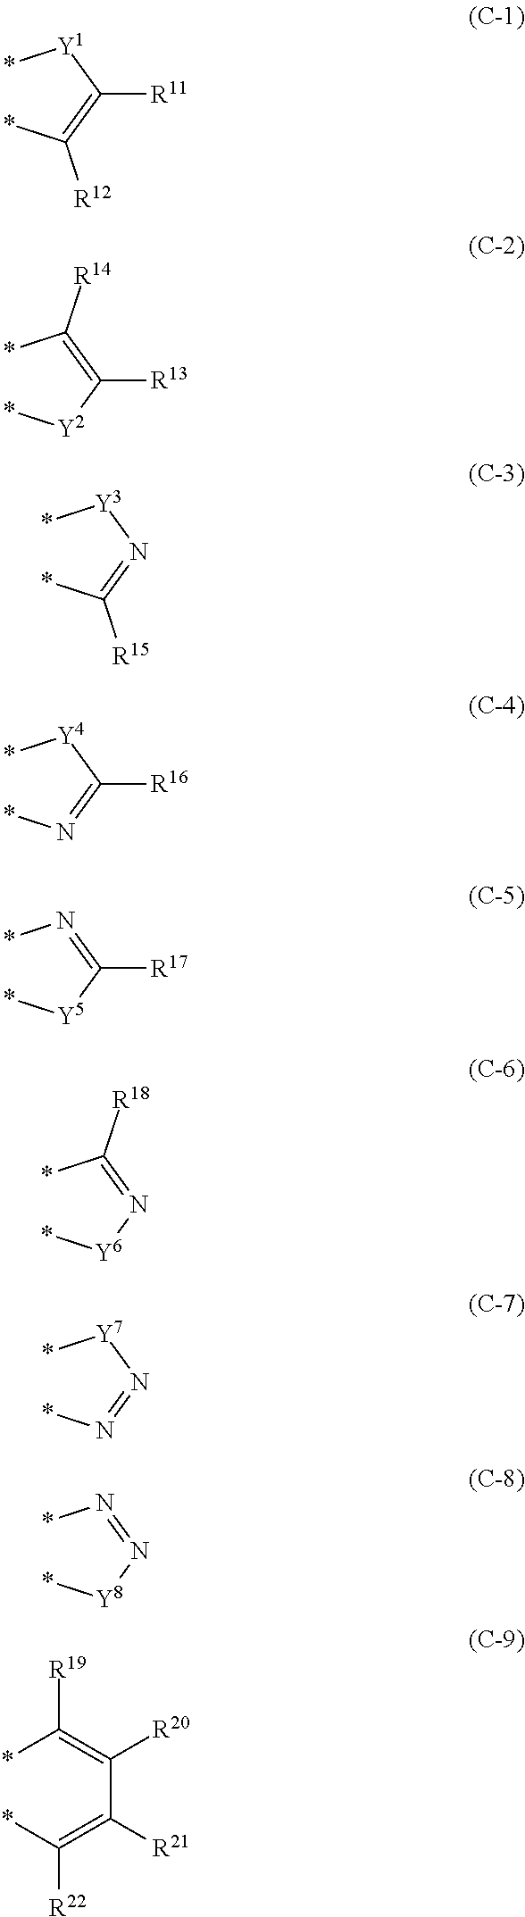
*[Y1]C(=C(*)[R12])[R11].*[Y2]C(=C(*)[R14])[R13].*[Y3]N=C(*)[R15].*[Y4]C(=N*)[R16].*[Y5]C(=N*)[R17].*[Y6]N=C(*)[R18].*[Y7]N=N*.*[Y8]N=N*.C(=C(*)[R19])(C(=C(*)[R22])[R21])[R20]
